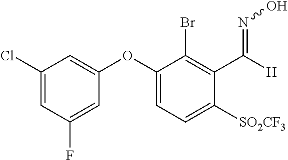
C1(Cl)=CC(F)=CC(OC2=CC=C([SO2CF3])C(C([H])=NO)=C2Br)=C1
